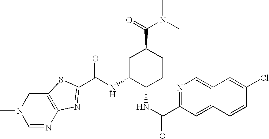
N1=CN(C)CC2=C1N=C(C(NC1C(NC(C3=NC=C4C(=C3)C=CC(Cl)=C4)=O)CCC(C(N(C)C)=O)C1)=O)S2
